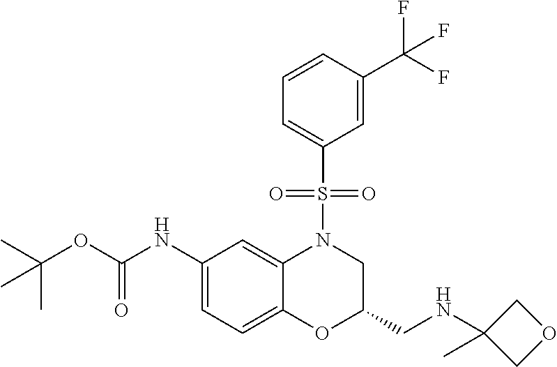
C1(NC(OC(C)(C)C)=O)=CC=C2C(=C1)N(S(C1=CC=CC(C(F)(F)F)=C1)(=O)=O)CC(CNC1(C)COC1)O2
